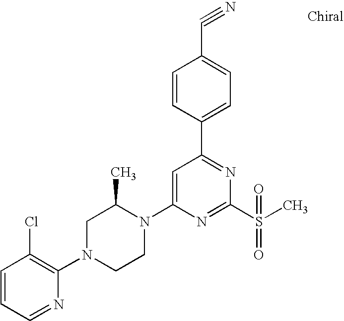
C1=CC=NC(N2CCN(C3=CC(C4=CC=C(C#N)C=C4)=NC(S(C)(=O)=O)=N3)C(C)C2)=C1Cl
